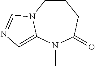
C1CN2C(=CN=C2)N(C)C(=O)C1
